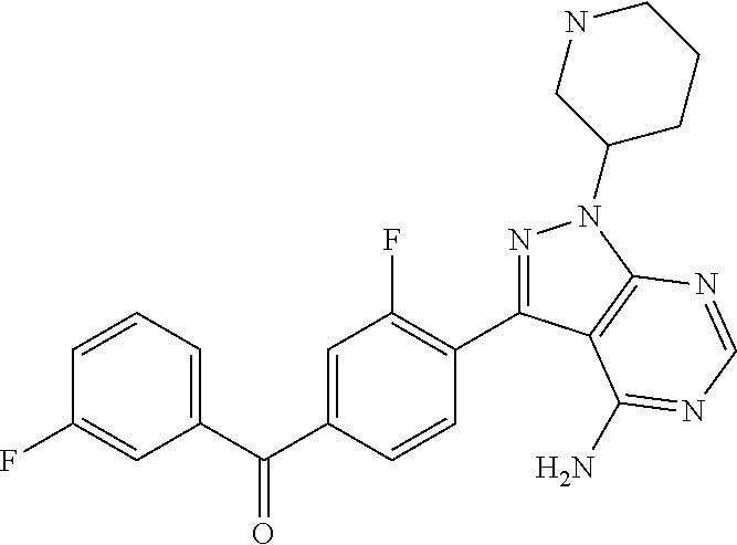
C1=CC(F)=CC(C(C2=CC(F)=C(C3=NN(C4CCCNC4)C4=C3C(N)=NC=N4)C=C2)=O)=C1
